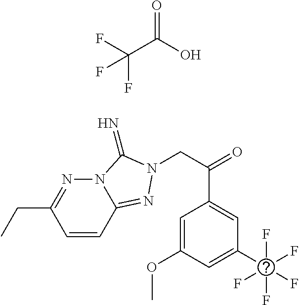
C1=CC2=NN(CC(=O)C3=CC(C(F)(F)(F)(F)F)=CC(OC)=C3)C(=N)N2N=C1CC.C(C(O)=O)(F)(F)F
